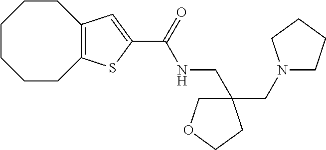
C1CCCC2=C(CC1)C=C(C(NCC1(CN3CCCC3)COCC1)=O)S2
